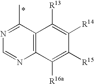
C1=NC2=C(C(C)=N1)C([R13])=C([R14])C([R15])=C2[R16a]
